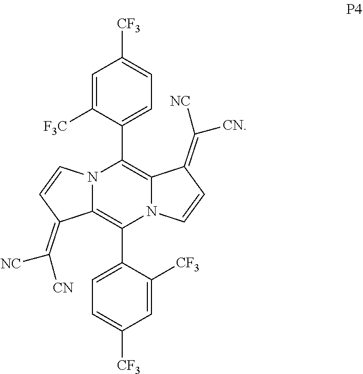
C1=C([F3C])C(C2=C3N(C(C4=CC=C([CF3])C=C4[CF3])=C4N2C=CC4=C([NC])[CN])C=CC3=C([CN])[NC])=CC=C1[CF3]
